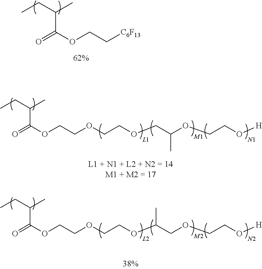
O=C(OCCOCCOCC(OCCO[H])C)C(CC)C.O=C(OCC[C6F13])C(CC)C.O=C(OCCOCCOC(COCCO[H])C)C(CC)C
